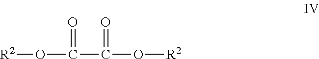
[R2]OC(=O)C(=O)O[R2]
